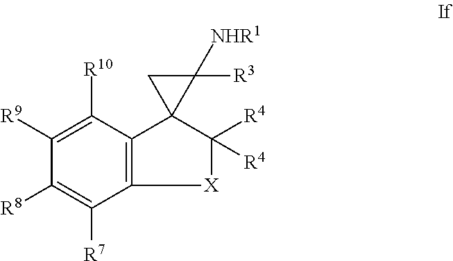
C12=C(C([R10])=C([R9])C([R8])=C1[R7])C1(C([R4])([R4])[X]2)C([R3])([NHR1])C1
